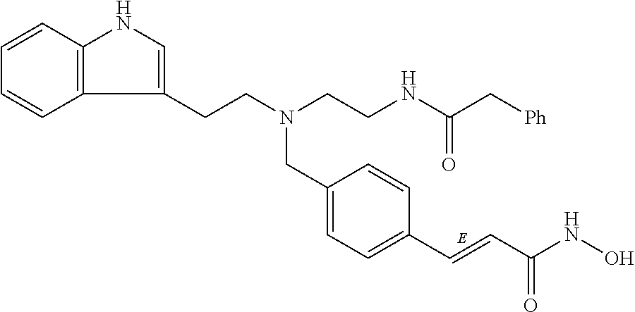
C1=CC2=C(C=C1)C(CCN(CC1=CC=C(C=CC(NO)=O)C=C1)CCNC(C[Ph])=O)=CN2
